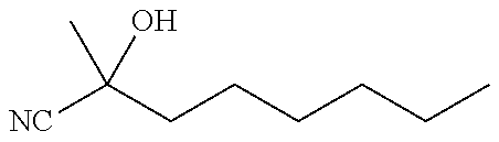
[NC]C(CCCCCC)(O)C
